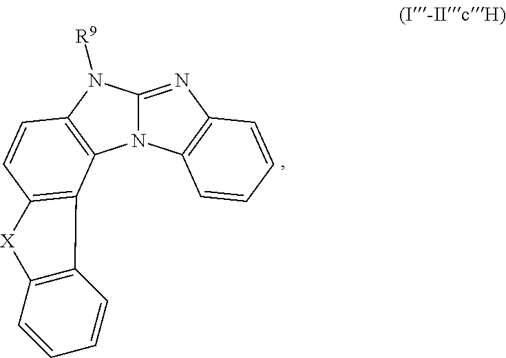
C12=NC3=C(N1C1=C(N2[R9])C=CC2=C1C1=C([X]2)C=CC=C1)C=CC=C3
